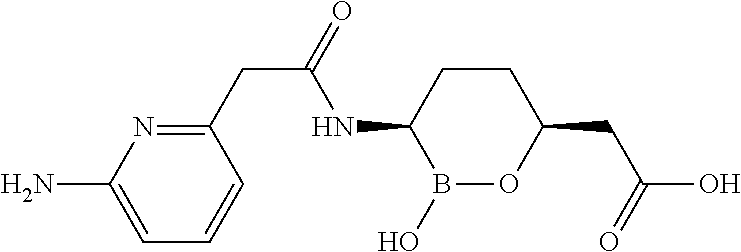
B1(O)OC(CC(O)=O)CCC1NC(CC1=NC(N)=CC=C1)=O
